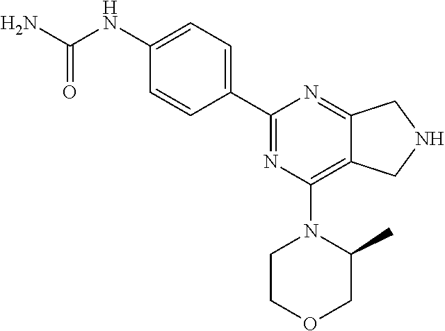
C1(NC(N)=O)=CC=C(C2=NC(N3CCOCC3C)=C3C(=N2)CNC3)C=C1
